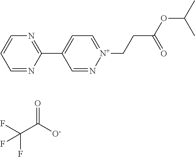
C1=N[N+](CCC(OC(C)C)=O)=CC=C1C1=NC=CC=N1.FC(C([O-])=O)(F)F
